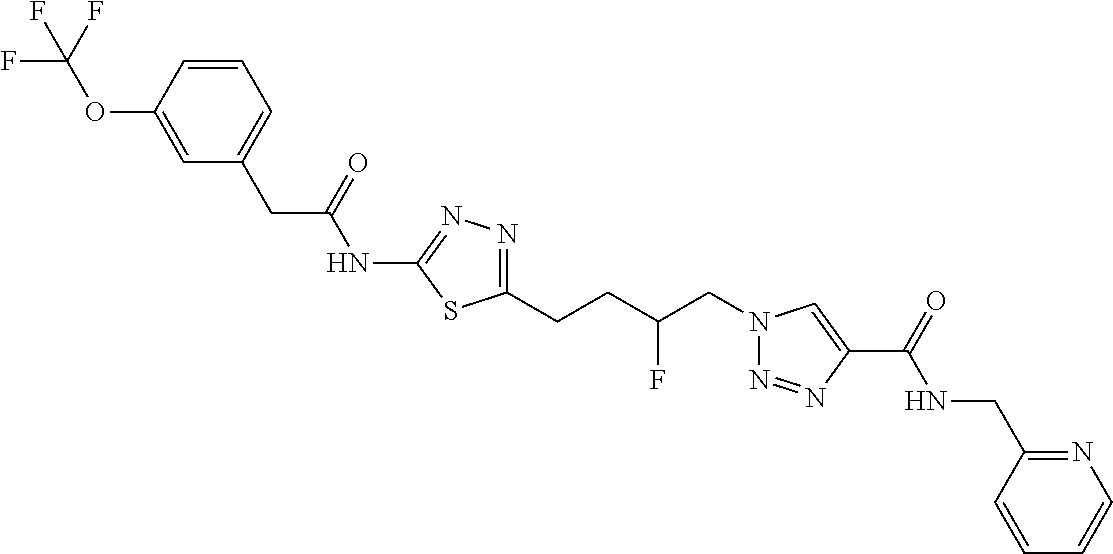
C1(NC(CC2=CC=CC(OC(F)(F)F)=C2)=O)=NN=C(CCC(CN2N=NC(C(=O)NCC3=NC=CC=C3)=C2)F)S1
